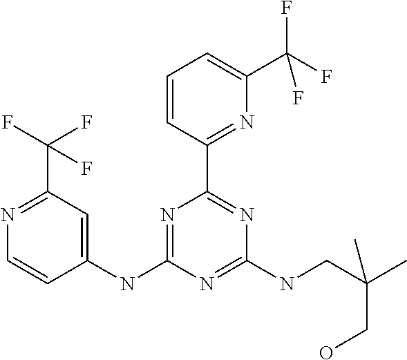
C1(NC2=NC(C3=NC(C(F)(F)F)=CC=C3)=NC(NCC(C)(C)CO)=N2)=CC(C(F)(F)F)=NC=C1
